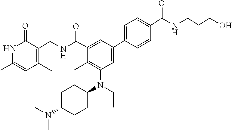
N1C(C)=CC(C)=C(CNC(C2=CC(C3=CC=C(C(NCCCO)=O)C=C3)=CC(N(CC)C3CCC(N(C)C)CC3)=C2C)=O)C1=O
